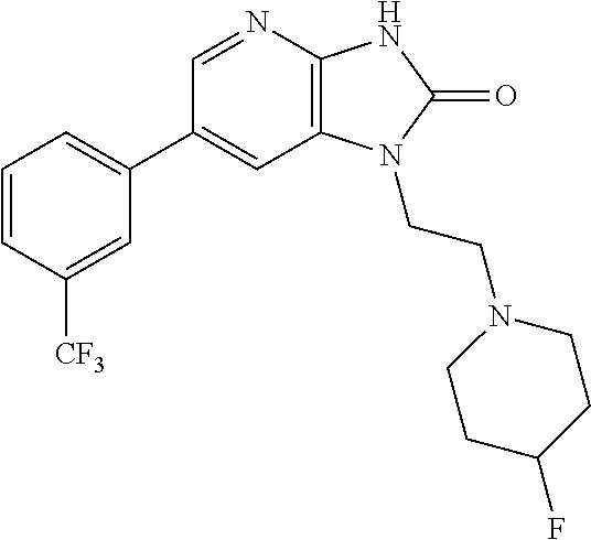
C1(C2=CC=CC([CF3])=C2)=CC2=C(N=C1)NC(=O)N2CCN1CCC(F)CC1
